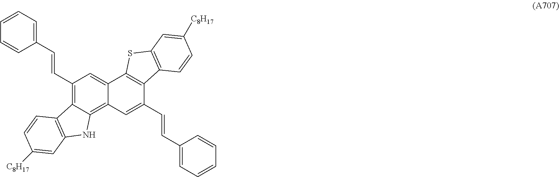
C1(C=CC2=CC=CC=C2)=C2C(=C3C(=C1)C1=C(C(C=CC4=CC=CC=C4)=C3)C3=C(S1)C=C([C8H17])C=C3)NC1=C2C=CC([C8H17])=C1
